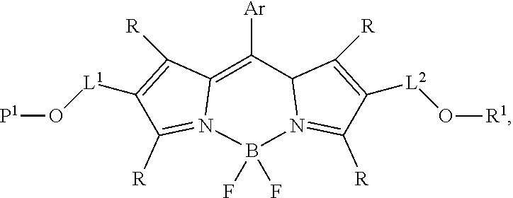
C12=C([Ar])C3N(=C([R])C([L2]O[R1])=C3[R])B(F)(F)N1=C([R])C([L1]O[P1])=C2[R]
